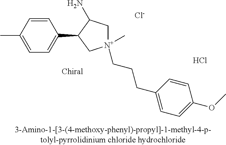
C1=C(C)C=CC(C2C[N+](CCCC3=CC=C(OC)C=C3)(C)CC2N)=C1.[Cl-].Cl
